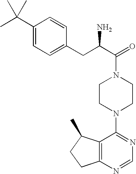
C(C1=CC=C(C(C)(C)C)C=C1)C(C(=O)N1CCN(C2=NC=NC3=C2C(C)CC3)CC1)N
